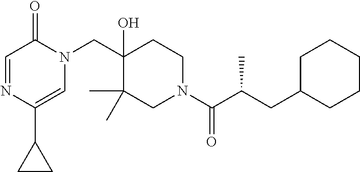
C1(C2=CN(CC3(O)C(C)(C)CN(C(=O)C(CC4CCCCC4)C)CC3)C(=O)C=N2)CC1
